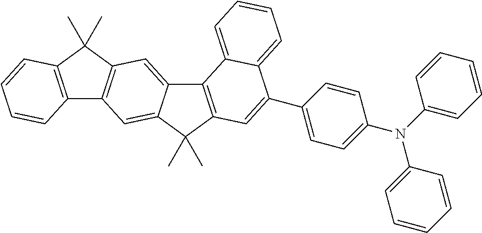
C12=C(C(C)(C)C3=C1C=C1C(=C3)C3=C(C1(C)C)C=C(C1=CC=C(N(C4=CC=CC=C4)C4=CC=CC=C4)C=C1)C1=CC=CC=C31)C=CC=C2
